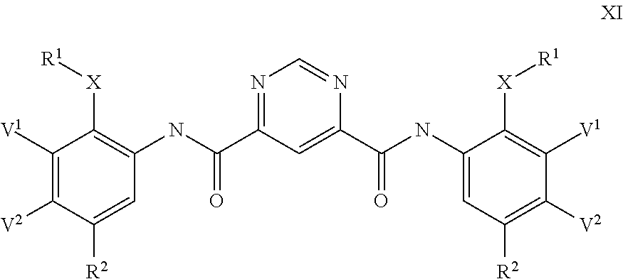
C1([V1])=C([V2])C([R2])=CC(NC(=O)C2=NC=NC(C(NC3=CC([R2])=C([V2])C([V1])=C3[X][R1])=O)=C2)=C1[X][R1]
